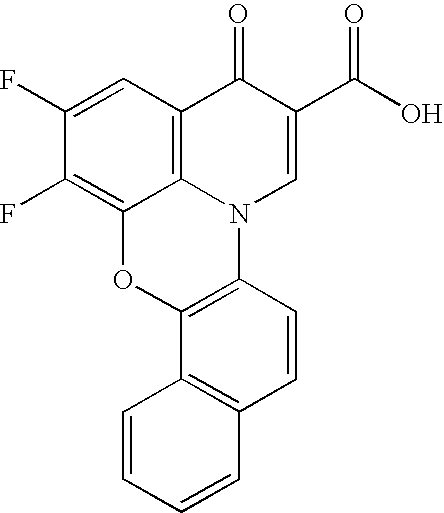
C12=C(F)C(F)=CC3=C1N(C1=C(O2)C2=C(C=C1)C=CC=C2)C=C(C(O)=O)C3=O
